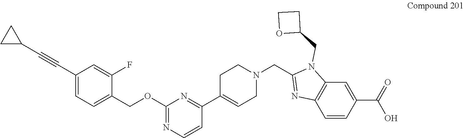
C1(COC2=NC=CC(C3=CCN(CC4=NC5=C(N4CC4CCO4)C=C(C(=O)O)C=C5)CC3)=N2)=CC=C(C#CC2CC2)C=C1F
